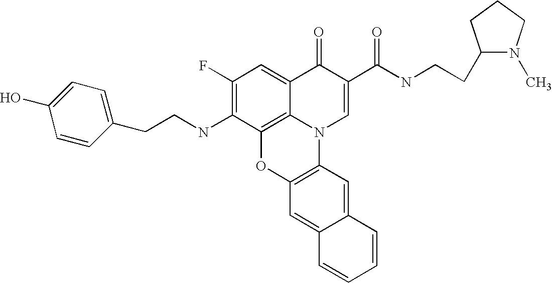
C1(F)=C(NCCC2=CC=C(O)C=C2)C2=C3C(=C1)C(=O)C(C(=O)NCCC1N(C)CCC1)=CN3C1=C(O2)C=C2C(=C1)C=CC=C2
